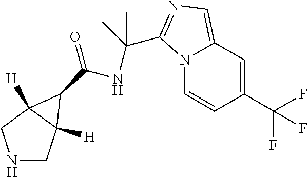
N1CC2([H])C([H])(C1)C2C(=O)NC(C)(C)C1=NC=C2C=C(C(F)(F)F)C=CN21
